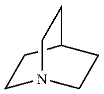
C1N2CCC(C1)CC2
